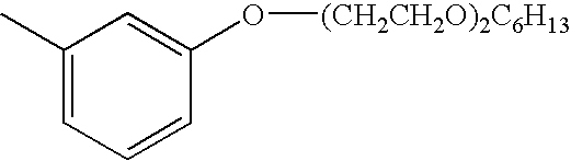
C1(C)=CC=CC(O[(CH2CH2O)2C6H13])=C1
